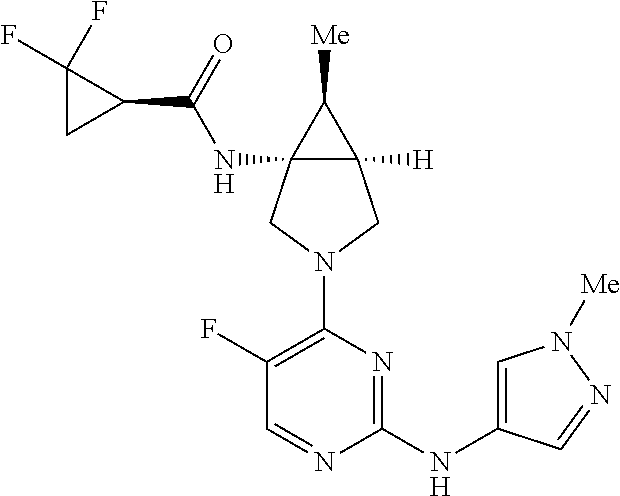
C1(F)=C(N2CC3(NC(C4C(F)(F)C4)=O)C([H])(C2)C3[Me])N=C(NC2=CN([Me])N=C2)N=C1
